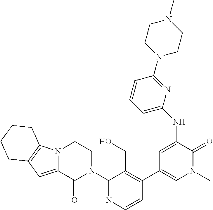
C1(N2CCN3C(=CC4=C3CCCC4)C2=O)=NC=CC(C2=CN(C)C(=O)C(NC3=CC=CC(N4CCN(C)CC4)=N3)=C2)=C1CO
